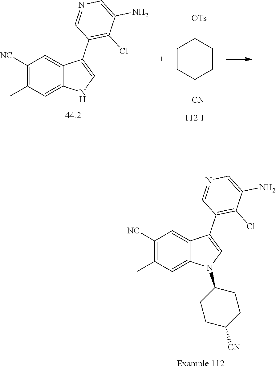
C1([NC])=C(C)C=C2C(=C1)C(C1=C(Cl)C(N)=CN=C1)=CN2.C1CC([CN])CCC1[OTs].C1([NC])=C(C)C=C2C(=C1)C(C1=C(Cl)C(N)=CN=C1)=CN2C1CCC([CN])CC1
